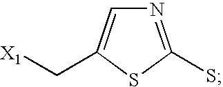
N1=C(S)SC(C[X1])=C1
